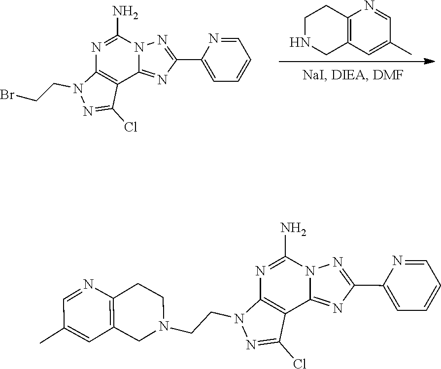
C1=C(C2=NN3C(=N2)C2=C(N(CCBr)N=C2Cl)N=C3N)N=CC=C1.C12=C(CCNC1)N=CC(C)=C2.C1=C(C2=NN3C(=N2)C2=C(N(CCN4CCC5=C(C=C(C)C=N5)C4)N=C2Cl)N=C3N)N=CC=C1
